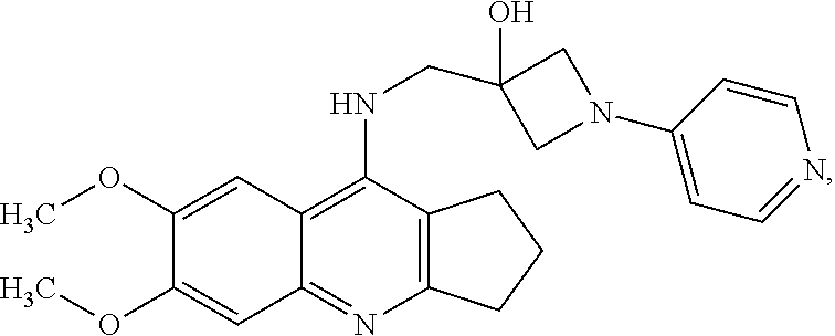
C12=C(N=C3C(=C1NCC1(O)CN(C4=CC=NC=C4)C1)C=C(OC)C(OC)=C3)CCC2
